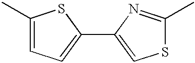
C1(C)=CC=C(C2=CSC(C)=N2)S1
